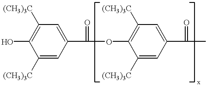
C1([(CH3)3C])=CC(C(=O)OC2=C([(CH3)3C])C=C(C(=O)C)C=C2[(CH3)3C])=CC([(CH3)3C])=C1O
